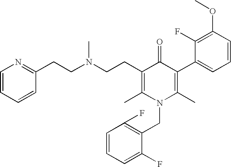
C1=CC=C(F)C(CN2C(C)=C(C3=CC=CC(OC)=C3F)C(=O)C(CCN(CCC3=NC=CC=C3)C)=C2C)=C1F
